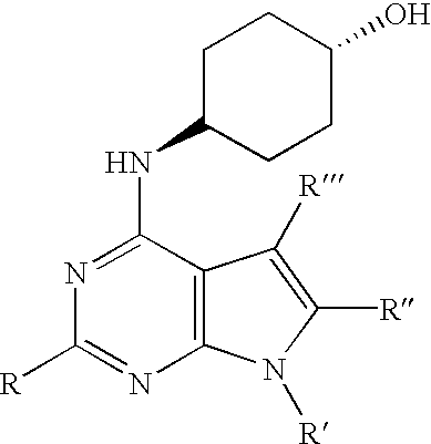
N1=C(NC2CCC(O)CC2)C2=C(N=C1[R])N([R])C([R])=C2[R]
